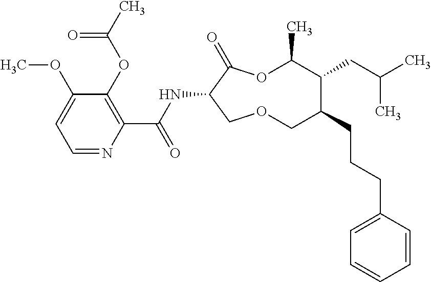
C1(OC)=CC=NC(C(NC2C(=O)OC(C)C(CC(C)C)C(CCCC3=CC=CC=C3)COC2)=O)=C1OC(C)=O
